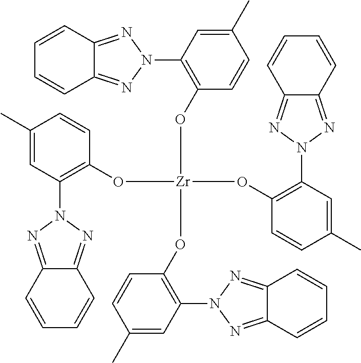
C1(C)=CC(N2N=C3C(=N2)C=CC=C3)=C(O[Zr](OC2=C(N3N=C4C(=N3)C=CC=C4)C=C(C)C=C2)(OC2=C(N3N=C4C(=N3)C=CC=C4)C=C(C)C=C2)OC2=C(N3N=C4C(=N3)C=CC=C4)C=C(C)C=C2)C=C1
